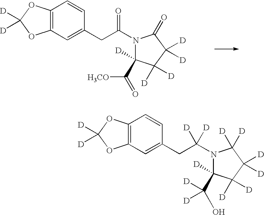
C12=C(C=C(CC(N3C(C(=O)[H3CO])([D])C([D])([D])C([D])([D])C3=O)=O)C=C1)OC([D])([D])O2.C12=C(C=C(CC(N3C(C(O)([D])[D])([D])C([D])([D])C([D])([D])C3([D])[D])([D])[D])C=C1)OC([D])([D])O2
